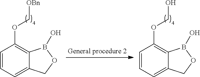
C1=CC=C2C(=C1OC[OBn])B(O)OC2.C1=CC=C2C(=C1OCO)B(O)OC2
